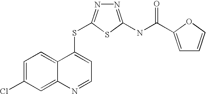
C1=C(Cl)C=C2C(=C1)C(SC1=NN=C(NC(=O)C3=CC=CO3)S1)=CC=N2
